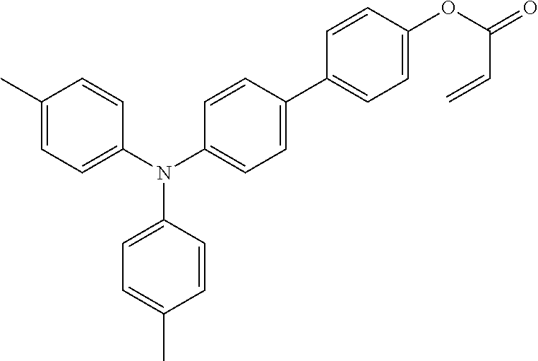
C1(C)=CC=C(N(C2=CC=C(C3=CC=C(OC(=O)C=C)C=C3)C=C2)C2=CC=C(C)C=C2)C=C1
